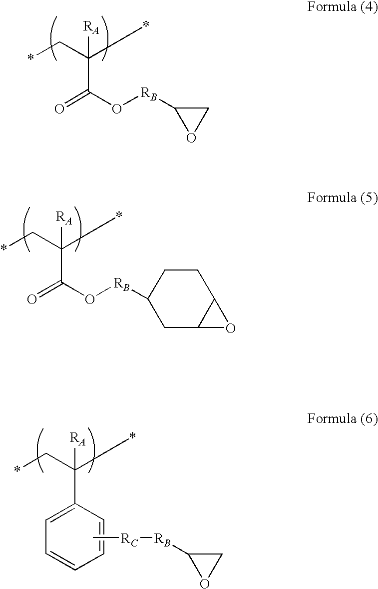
*CC(C*)([RA])C(=O)O[RB]C1OC1.*CC(C*)([RA])C(=O)O[RB]C1CC2C(CC1)O2.*CC(C*)([RA])C1=CC=CC=C1.C[RC][RB]C1OC1
